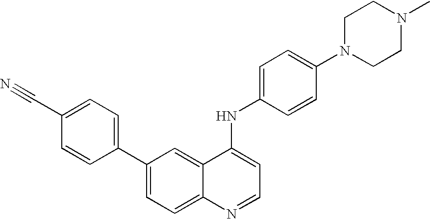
C1(C2=CC=C(C#N)C=C2)=CC=C2C(=C1)C(NC1=CC=C(N3CCN(C)CC3)C=C1)=CC=N2
